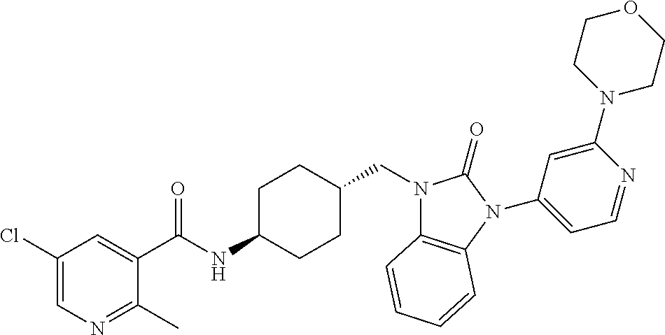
C1(Cl)=CN=C(C)C(C(NC2CCC(CN3C4=C(N(C5=CC=NC(N6CCOCC6)=C5)C3=O)C=CC=C4)CC2)=O)=C1
